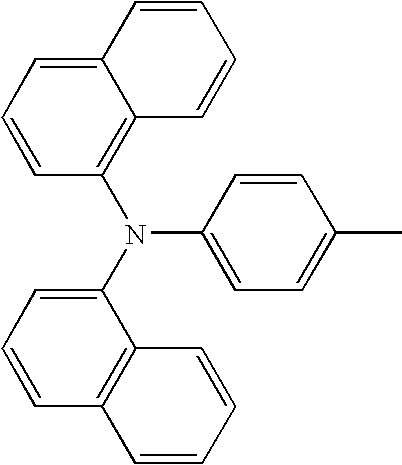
N(C1=CC=C(C)C=C1)(C1=CC=CC2=C1C=CC=C2)C1=C2C(=CC=C1)C=CC=C2
